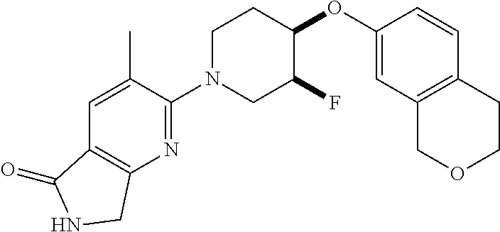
C1(OC2CCN(C3=NC4=C(C=C3C)C(=O)NC4)CC2F)=CC2=C(C=C1)CCOC2
